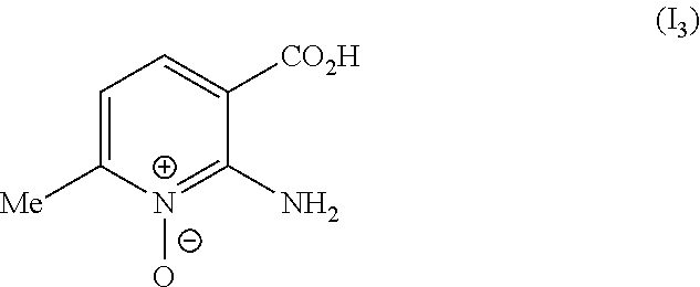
C1=C([Me])[N+]([O-])=C(N)C([CO2H])=C1
